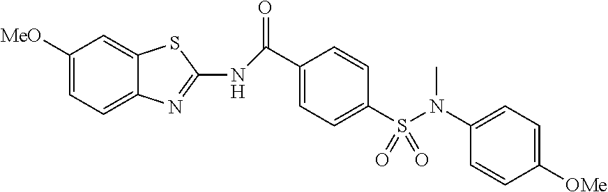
C1([MeO])=CC=C2C(=C1)SC(NC(=O)C1=CC=C(S(N(C3=CC=C([OMe])C=C3)C)(=O)=O)C=C1)=N2
